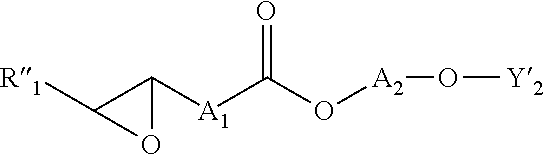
[R1]C1C([A1]C(O[A2]O[Y2])=O)O1
